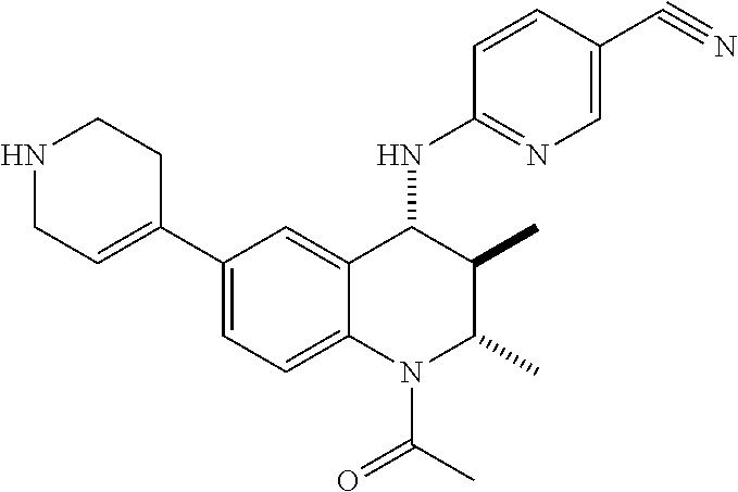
C1=CC(C#N)=CN=C1NC1C(C)C(C)N(C(=O)C)C2=CC=C(C3=CCNCC3)C=C12
